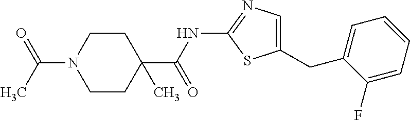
C1(C(NC2=NC=C(CC3=CC=CC=C3F)S2)=O)(C)CCN(C(=O)C)CC1
